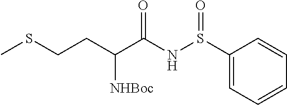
C1(S(NC(C(CCSC)[NHBoc])=O)=O)=CC=CC=C1
